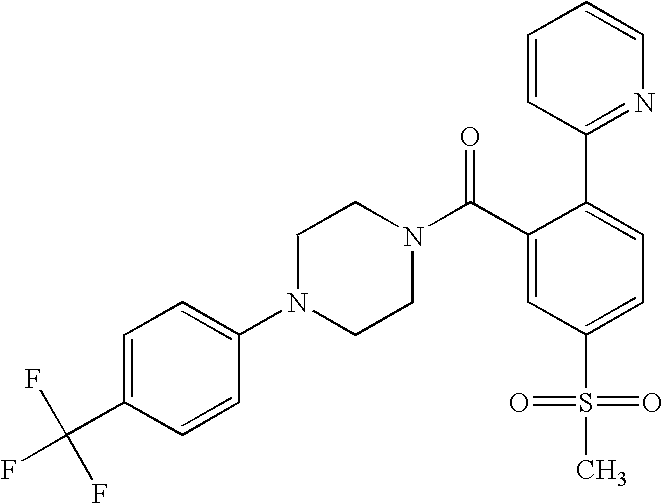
C1(C(F)(F)F)=CC=C(N2CCN(C(C3=CC(S(=O)(=O)C)=CC=C3C3=NC=CC=C3)=O)CC2)C=C1
